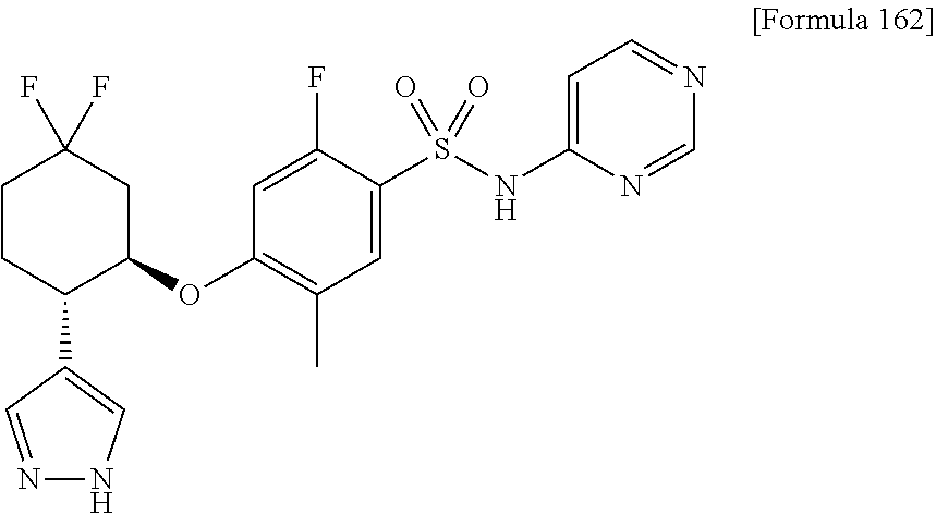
C1(S(NC2=CC=NC=N2)(=O)=O)=CC(C)=C(OC2CC(F)(F)CCC2C2=CNN=C2)C=C1F
